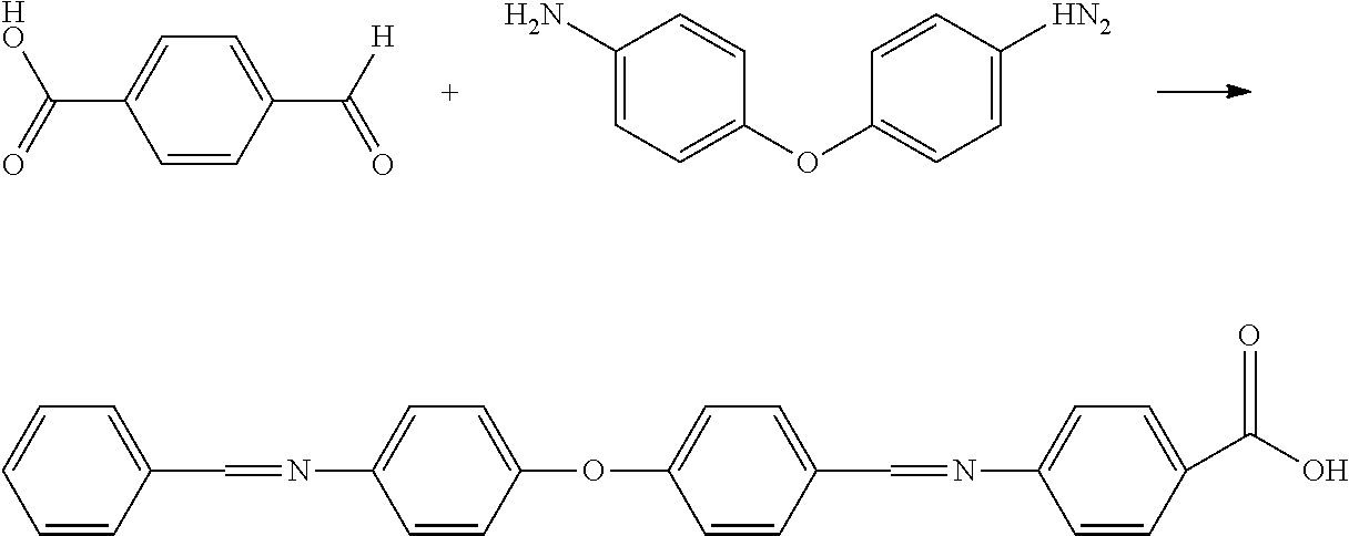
C1=CC(C([H])=O)=CC=C1C(=O)[HO].C1(N)=CC=C(OC2=CC=C([HN2])C=C2)C=C1.C1=CC(C=NC2=CC=C(OC3=CC=C(C=NC4=CC=C(C(O)=O)C=C4)C=C3)C=C2)=CC=C1
